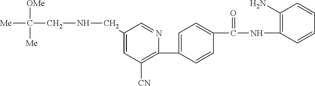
C1(C2=CC=C(C(NC3=C(N)C=CC=C3)=O)C=C2)=C([CN])C=C(CNCC([Me])([OMe])[Me])C=N1
